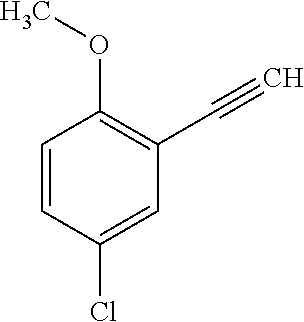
C1=CC(Cl)=CC(C#C)=C1OC
